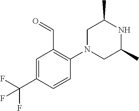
C1=C(C(F)(F)F)C=CC(N2CC(C)NC(C)C2)=C1C=O
